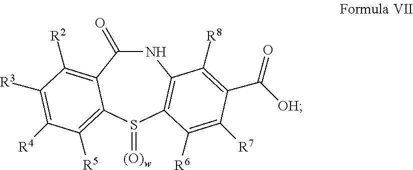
N1C(=O)C2=C([R2])C([R3])=C([R4])C([R5])=C2S(=[(O)w])C2=C1C([R8])=C(C([OH])=O)C([R7])=C2[R6]
